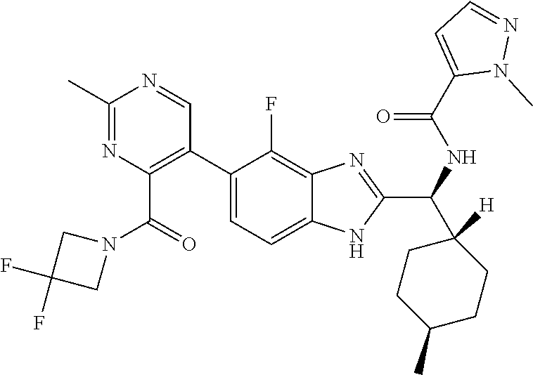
N1(C)C(C(NC(C2([H])CCC(C)CC2)C2=NC3=C(F)C(C4=C(C(N5CC(F)(F)C5)=O)N=C(C)N=C4)=CC=C3N2)=O)=CC=N1
